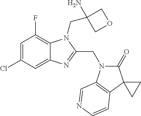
C1=C(Cl)C=C2C(=C1F)N(CC1(N)COC1)C(CN1C(=O)C3(C4=C1C=NC=C4)CC3)=N2
